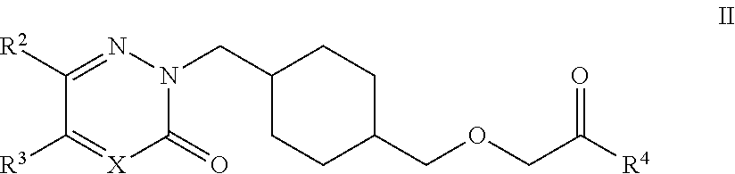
C1([R2])=NN(CC2CCC(COCC([R4])=O)CC2)C(=O)[X]=C1[R3]
